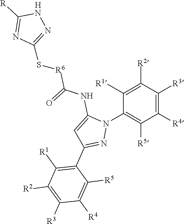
C1(N2C(NC(=O)[R6]SC3=NNC([R])=N3)=CC(C3=C([R1])C([R2])=C([R3])C([R4])=C3[R5])=N2)=C([R5])C([R4])=C([R3])C([R2])=C1[R1].[H]
